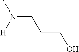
CN(CCCO)[H]
